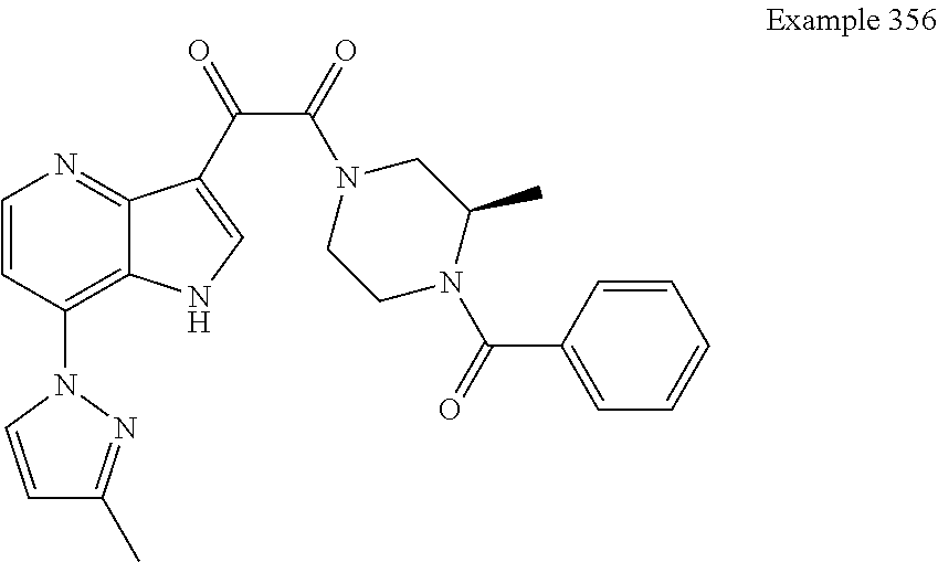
C1=CC(N2C=CC(C)=N2)=C2C(=N1)C(C(C(N1CCN(C(C3=CC=CC=C3)=O)C(C)C1)=O)=O)=CN2
